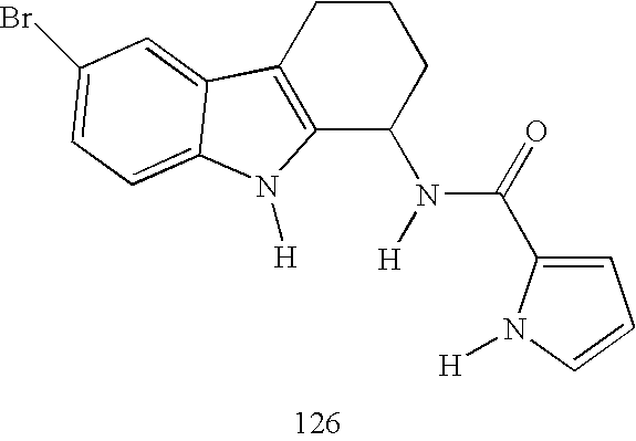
C12=C(CCCC1N(C(=O)C1=CC=CN1[H])[H])C1=CC(Br)=CC=C1N2[H]
